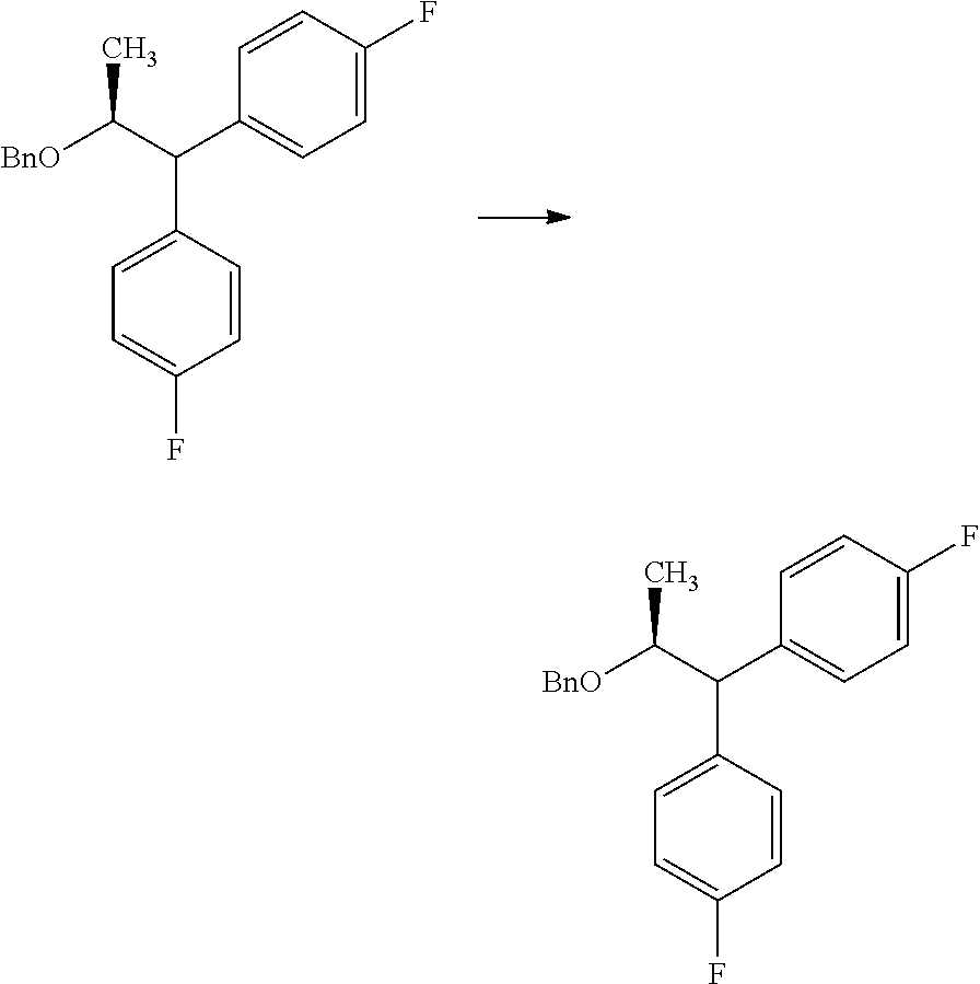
C1=C(C(C2=CC=C(F)C=C2)C([BnO])C)C=CC(F)=C1.C1=C(C(C2=CC=C(F)C=C2)C([BnO])C)C=CC(F)=C1
